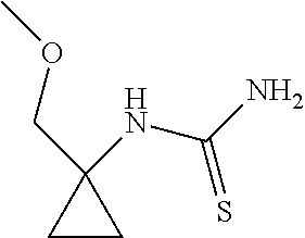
C1(NC(N)=S)(COC)CC1
